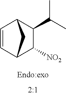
C1=CC2C([NO2])C(C(C)C)C1C2
